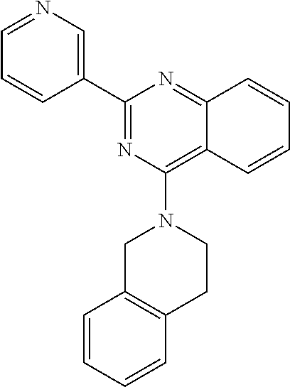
C1=CC2=NC(C3=CN=CC=C3)=NC(N3CC4=C(C=CC=C4)CC3)=C2C=C1
